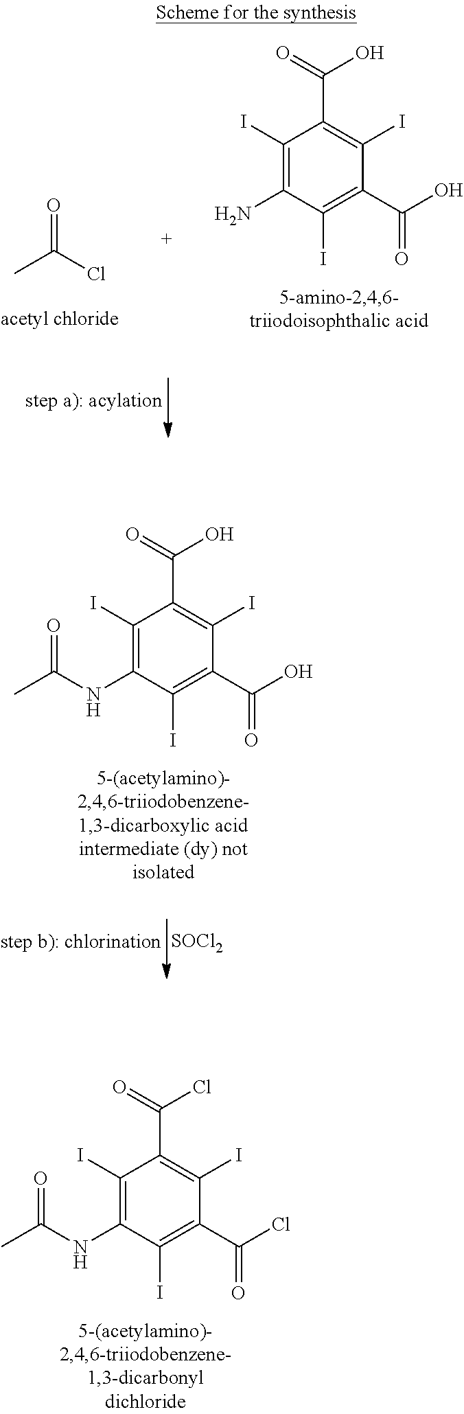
CC(Cl)=O.C1(I)=C(N)C(I)=C(C(O)=O)C(I)=C1C(=O)O.[SOCl2].C1(I)=C(NC(C)=O)C(I)=C(C(O)=O)C(I)=C1C(=O)O.C1(I)=C(NC(C)=O)C(I)=C(C(Cl)=O)C(I)=C1C(=O)Cl
